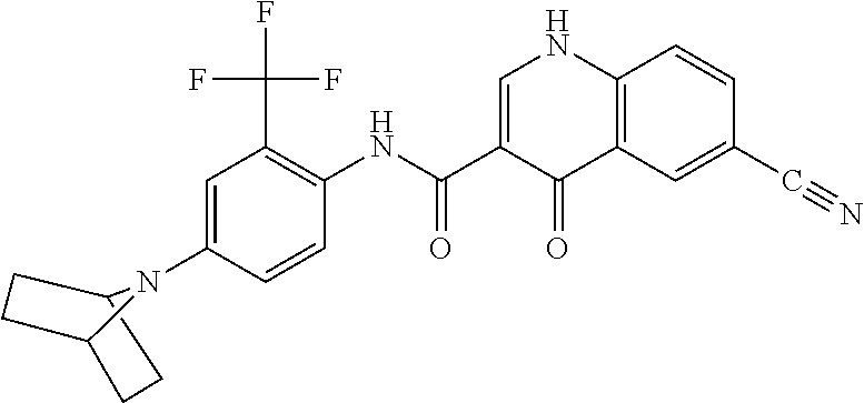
C12CCC(CC1)N2C1=CC(C(F)(F)F)=C(NC(C2=CNC3=C(C2=O)C=C(C#N)C=C3)=O)C=C1
